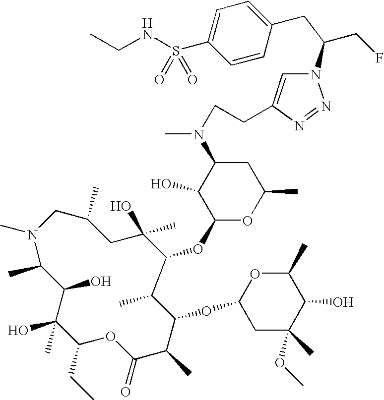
N1(C)CC(C)CC(O)(C)C(OC2OC(C)CC(N(C)CCC3=CN(C(CF)CC4=CC=C(S(=O)(=O)NCC)C=C4)N=N3)C2O)C(C)C(OC2CC(C)(OC)C(O)C(C)O2)C(C)C(=O)OC(CC)C(O)(C)C(O)C1C
